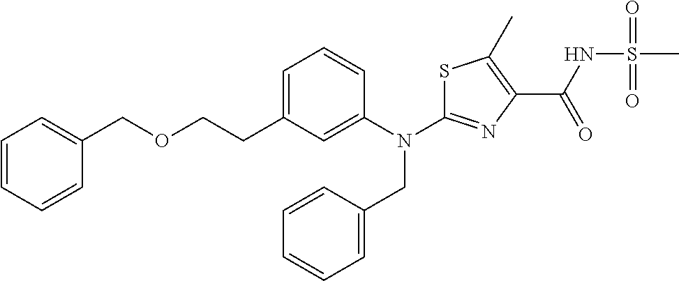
N(C1=NC(C(=O)NS(C)(=O)=O)=C(C)S1)(CC1=CC=CC=C1)C1=CC(CCOCC2=CC=CC=C2)=CC=C1
